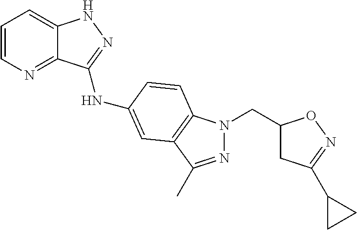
C1=CN=C2C(=C1)NN=C2NC1=CC2=C(N(CC3CC(C4CC4)=NO3)N=C2C)C=C1
